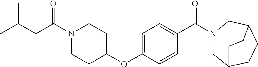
C1=C(OC2CCN(C(CC(C)C)=O)CC2)C=CC(C(N2CC3CCC(C2)CC3)=O)=C1
